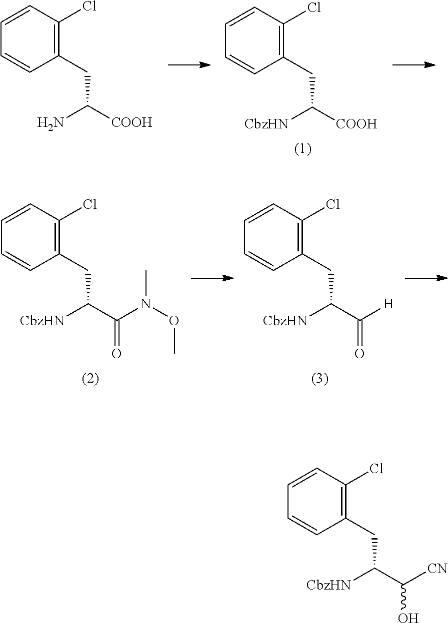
C1=CC(CC([CbzHN])C([CN])O)=C(Cl)C=C1.C1=CC(CC([CbzHN])[COOH])=C(Cl)C=C1.C1=CC(CC(N)[COOH])=C(Cl)C=C1.C1=CC(CC([CbzHN])C(N(OC)C)=O)=C(Cl)C=C1.C1=CC(CC([CbzHN])C([H])=O)=C(Cl)C=C1
